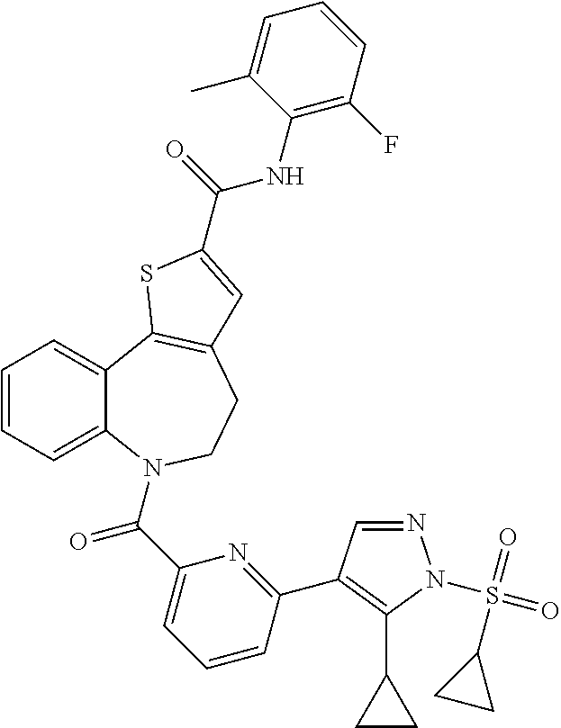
C1=CC=C2C(=C1)C1=C(CCN2C(C2=CC=CC(C3=C(C4CC4)N(S(=O)(=O)C4CC4)N=C3)=N2)=O)C=C(C(=O)NC2=C(F)C=CC=C2C)S1
